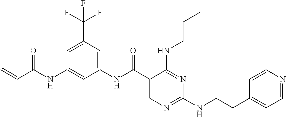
C1(NC(C2=CN=C(NCCC3=CC=NC=C3)N=C2NCCC)=O)=CC(C(F)(F)F)=CC(NC(C=C)=O)=C1
